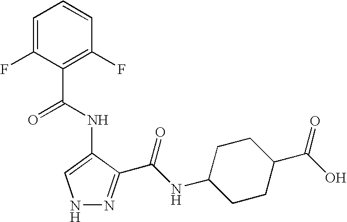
C1=C(F)C(C(NC2=CNN=C2C(NC2CCC(C(O)=O)CC2)=O)=O)=C(F)C=C1
